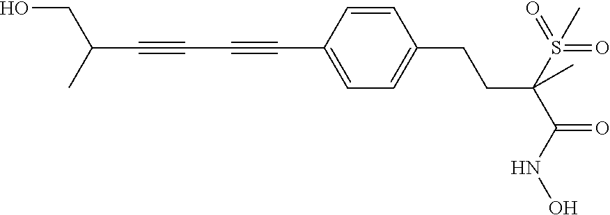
C(C1=CC=C(CCC(C(=O)NO)(S(=O)(=O)C)C)C=C1)#CC#CC(CO)C
